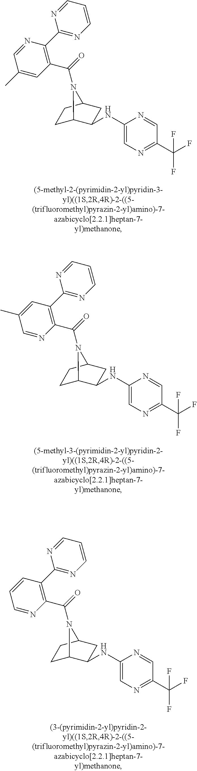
C1C2C(NC3=CN=C(C(F)(F)F)C=N3)CC(C1)N2C(=O)C1=C(C2=NC=CC=N2)N=CC(C)=C1.C1C2C(NC3=CN=C(C(F)(F)F)C=N3)CC(C1)N2C(=O)C1=C(C2=NC=CC=N2)C=C(C)C=N1.C1C2C(NC3=CN=C(C(F)(F)F)C=N3)CC(C1)N2C(=O)C1=C(C2=NC=CC=N2)C=CC=N1
